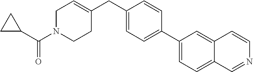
C1N(C(C2CC2)=O)CCC(CC2=CC=C(C3=CC=C4C(=C3)C=CN=C4)C=C2)=C1
